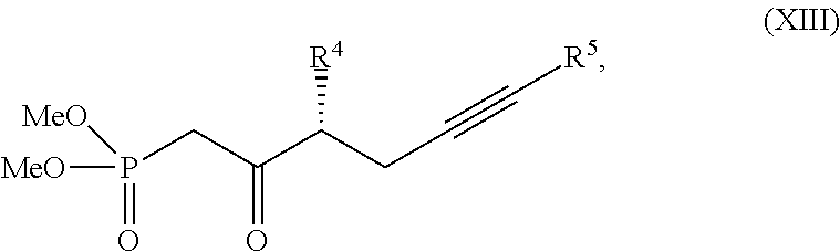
O=P([MeO])(CC(=O)C(CC#C[R5])[R4])[MeO]
